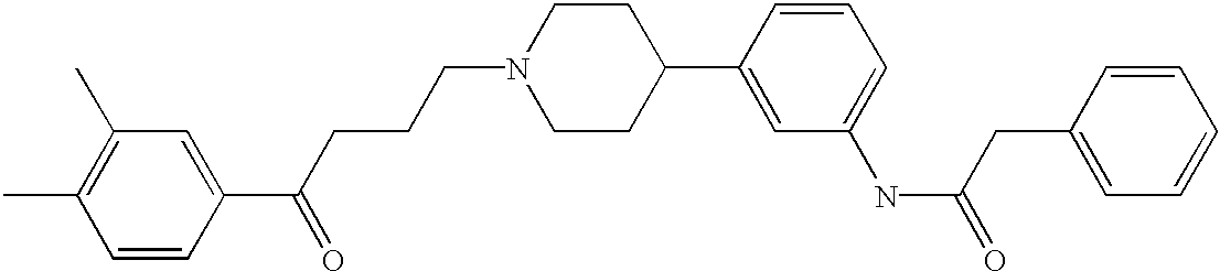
C1=CC(C(CCCN2CCC(C3=CC(NC(=O)CC4=CC=CC=C4)=CC=C3)CC2)=O)=CC(C)=C1C
